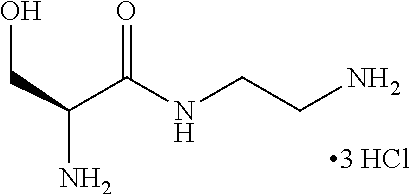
OCC(N)C(NCCN)=O
